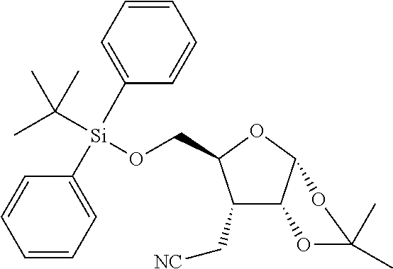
C1(C[NC])C2C(OC1CO[Si](C1=CC=CC=C1)(C(C)(C)C)C1=CC=CC=C1)OC(C)(C)O2
